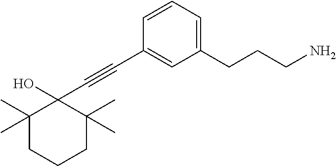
C1=CC=C(CCCN)C=C1C#CC1(O)C(C)(C)CCCC1(C)C
